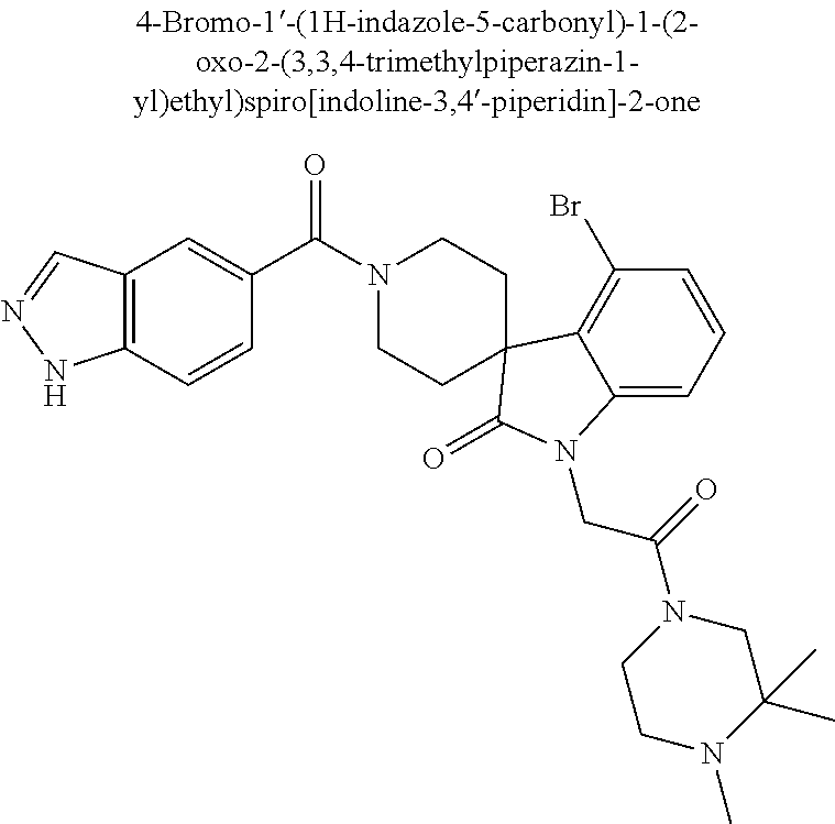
N1(C(C2=CC3=C(C=C2)NN=C3)=O)CCC2(CC1)C1=C(Br)C=CC=C1N(CC(=O)N1CCN(C)C(C)(C)C1)C2=O
